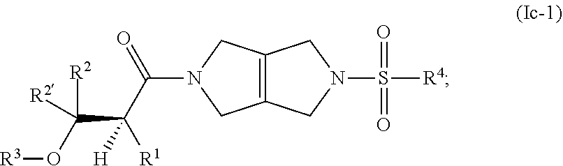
[R3]OC([R2])([R2])C([H])([R1])C(=O)N1CC2=C(C1)CN(S(=O)(=O)[R4])C2
